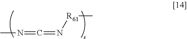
N(=C=N[R61]C)C
